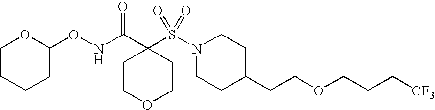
C1CCCC(ONC(C2(S(N3CCC(CCOCCC[CF3])CC3)(=O)=O)CCOCC2)=O)O1
